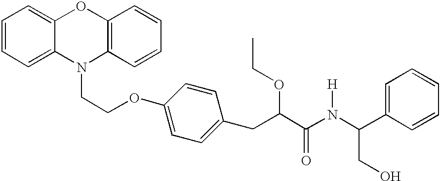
C1=CC=C2C(=C1)OC1=C(N2CCOC2=CC=C(CC(OCC)C(=O)N(C(C3=CC=CC=C3)CO)[H])C=C2)C=CC=C1
